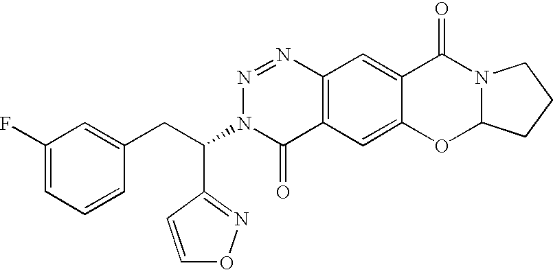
C1(F)=CC=CC(CC(N2C(=O)C3=C(N=N2)C=C2C(=C3)OC3N(C2=O)CCC3)C2=NOC=C2)=C1
